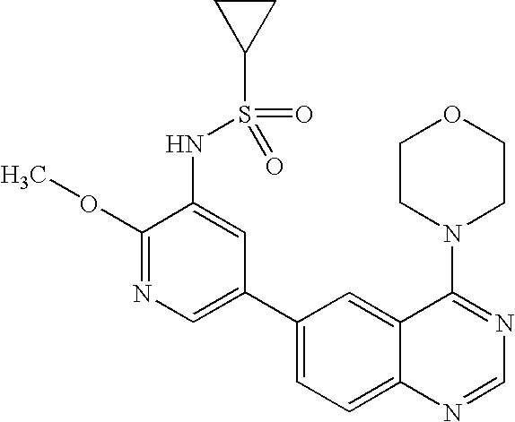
C1(OC)=NC=C(C2=CC=C3C(=C2)C(N2CCOCC2)=NC=N3)C=C1NS(=O)(=O)C1CC1
